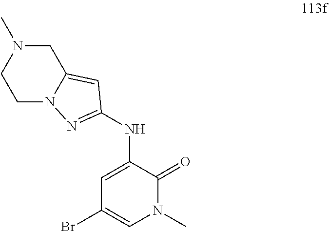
C1N2C(=CC(NC3=CC(Br)=CN(C)C3=O)=N2)CN(C)C1
